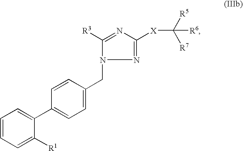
N1=C([X]C([R5])([R7])[R6])N=C([R3])N1CC1=CC=C(C2=CC=CC=C2[R1])C=C1
